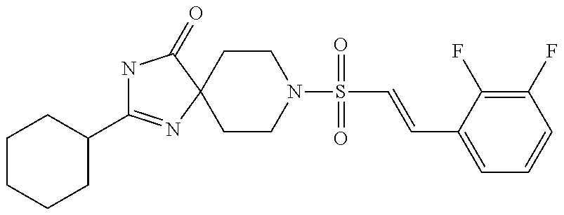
C1(C2=NC3(C(=O)N2)CCN(S(=O)(=O)C=CC2=CC=CC(F)=C2F)CC3)CCCCC1
